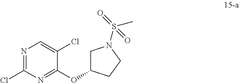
N1=C(Cl)N=C(OC2CN(S(C)(=O)=O)CC2)C(Cl)=C1
